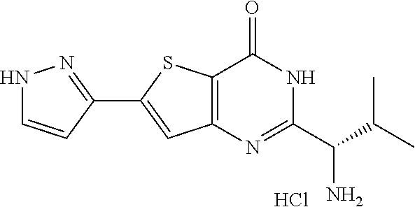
C1(C2=CC3=C(S2)C(=O)NC(C(C(C)C)N)=N3)=NNC=C1.Cl
